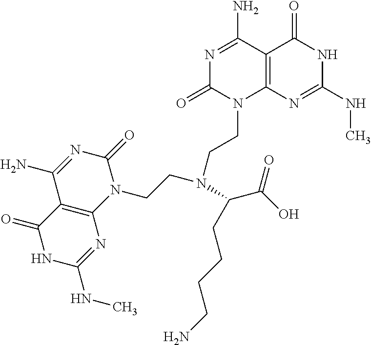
C12=C(N=C(NC)NC1=O)N(CCN(CCN1C(=O)N=C(N)C3=C1N=C(NC)NC3=O)C(C(O)=O)CCCCN)C(=O)N=C2N
